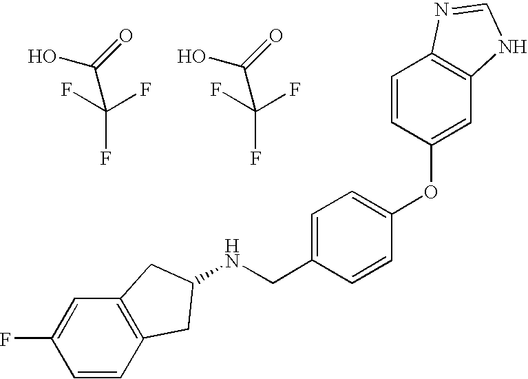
C(F)(F)(F)C(=O)O.C(F)(F)(F)C(=O)O.N(CC1=CC=C(OC2=CC3=C(C=C2)N=CN3)C=C1)C1CC2=C(C=C(F)C=C2)C1
